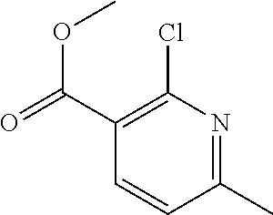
C1(C(=O)OC)=C(Cl)N=C(C)C=C1
